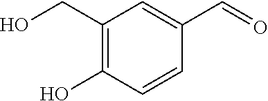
C1=C(C=O)C=CC(O)=C1CO
